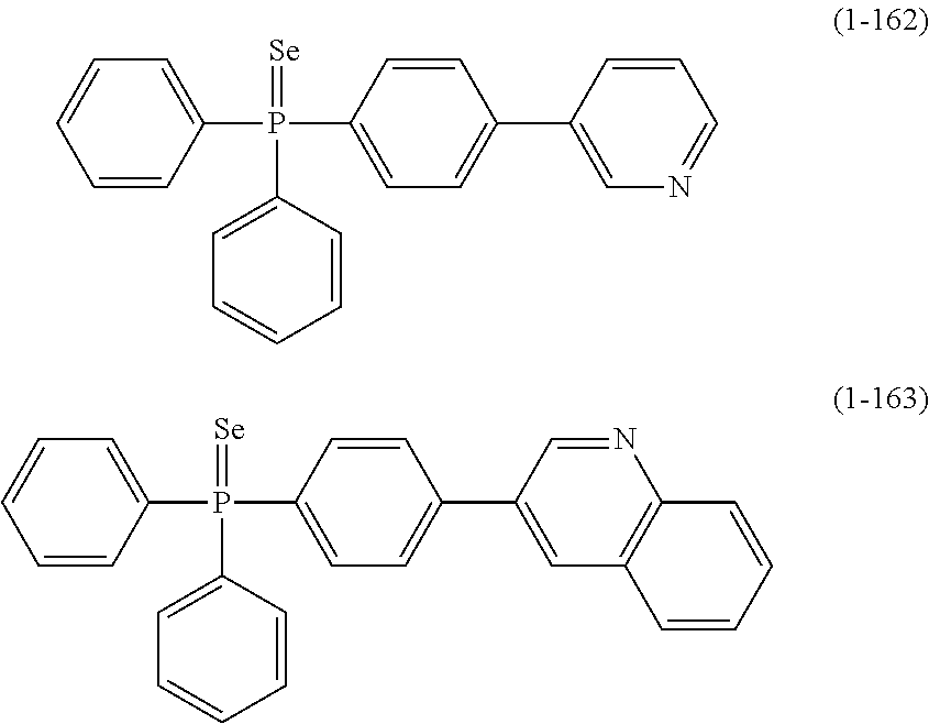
[Se]=P(C1=CC=CC=C1)(C1=CC=C(C2=CN=CC=C2)C=C1)C1=CC=CC=C1.[Se]=P(C1=CC=CC=C1)(C1=CC=C(C2=CC3=C(N=C2)C=CC=C3)C=C1)C1=CC=CC=C1
